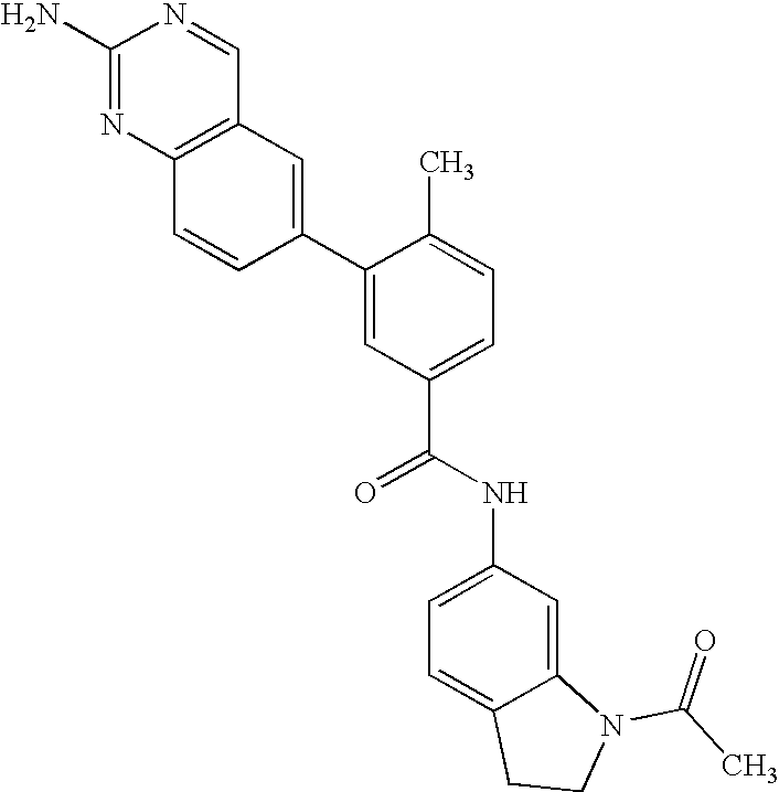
C12=C(N=C(N)N=C1)C=CC(C1=CC(C(NC3=CC=C4C(=C3)N(C(C)=O)CC4)=O)=CC=C1C)=C2
